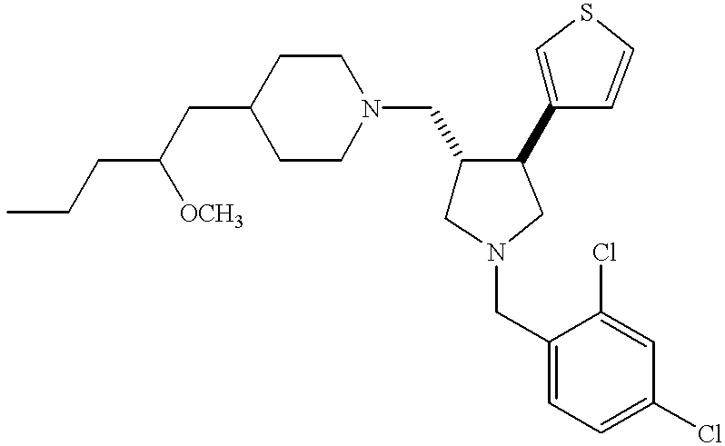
C1(CC(CCC)[OCH3])CCN(CC2CN(CC3=CC=C(Cl)C=C3Cl)CC2C2=CSC=C2)CC1
